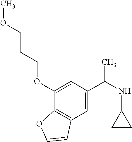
C1(C(NC2CC2)C)=CC2=C(C(OCCCOC)=C1)OC=C2
